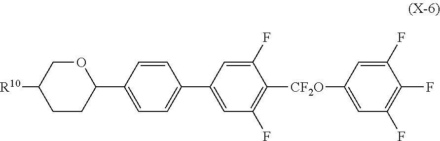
C1(C2=CC=C(C3=CC(F)=C([CF2O]C4=CC(F)=C(F)C(F)=C4)C(F)=C3)C=C2)OCC([R10])CC1
